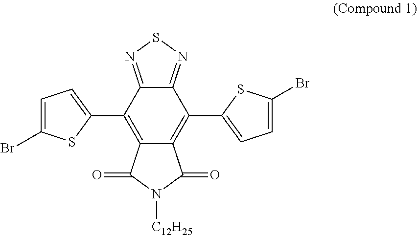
C12=C(C3=CC=C(Br)S3)C3=NSN=C3C(C3=CC=C(Br)S3)=C1C(=O)N([C12H25])C2=O
